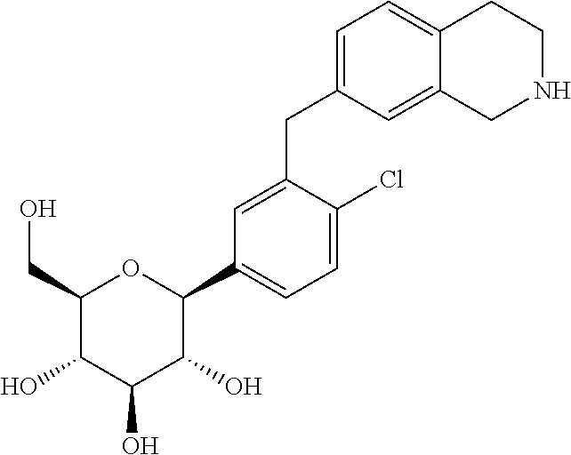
C1=C(CC2=CC=C3C(=C2)CNCC3)C(Cl)=CC=C1C1C(O)C(O)C(O)C(CO)O1
